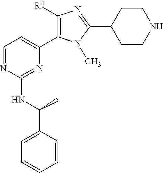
C1=C(C(NC2=NC(C3=C([R4])N=C(C4CCNCC4)N3C)=CC=N2)C)C=CC=C1
